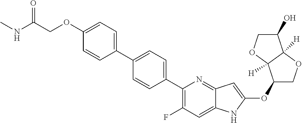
C1(OC2=CC3=NC(C4=CC=C(C5=CC=C(OCC(=O)NC)C=C5)C=C4)=C(F)C=C3N2)COC2([H])C1([H])OCC2O
